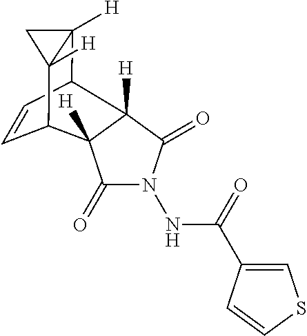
C1C2([H])C3C=CC(C12[H])C1([H])C(=O)N(NC(=O)C2=CSC=C2)C(=O)C31[H]
